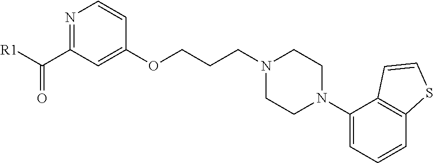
N1=C(C([R1])=O)C=C(OCCCN2CCN(C3=CC=CC4=C3C=CS4)CC2)C=C1
